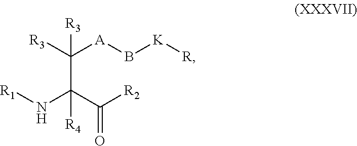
C([R3])([A]B[K][R])([R3])C(N[R1])(C([R2])=O)[R4]
